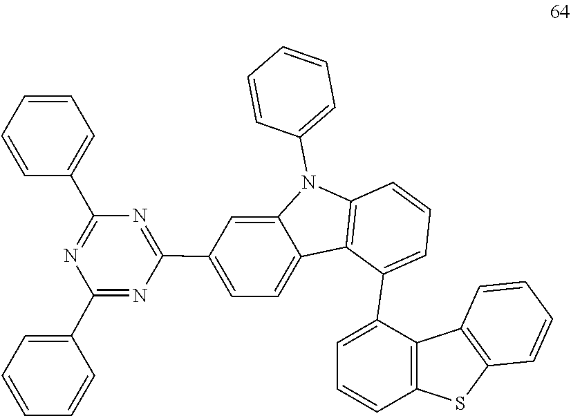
C1=CC(C2=NC(C3=CC=CC=C3)=NC(C3=CC=C4C(=C3)N(C3=CC=CC=C3)C3=C4C(C4=CC=CC5=C4C4=C(C=CC=C4)S5)=CC=C3)=N2)=CC=C1
